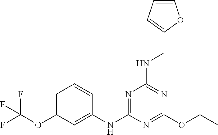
C1=C(OC(F)(F)F)C=C(NC2=NC(NCC3=CC=CO3)=NC(OCC)=N2)C=C1
